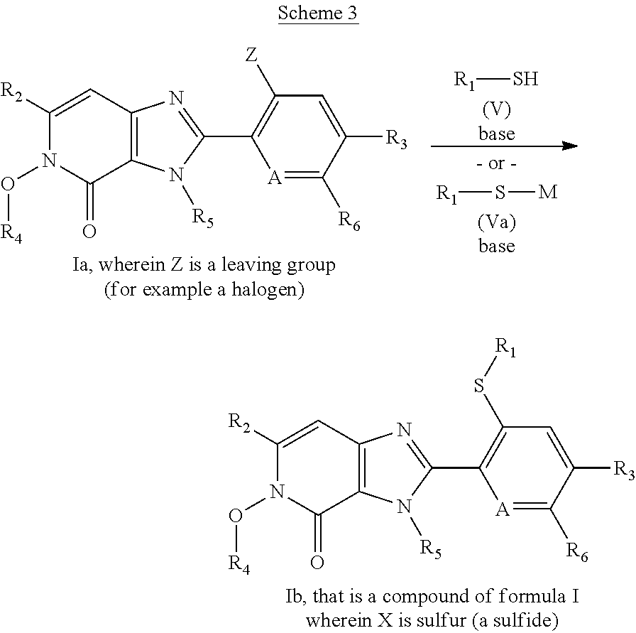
N1(O[R4])C(=O)C2=C(C=C1[R2])N=C(C1=C(S[R1])C=C([R3])C([R6])=[A]1)N2[R5].N1(O[R4])C(=O)C2=C(C=C1[R2])N=C(C1=C([Z])C=C([R3])C([R6])=[A]1)N2[R5].[R1]S.[(V)base].[R1]S[M].[(Va)base]
